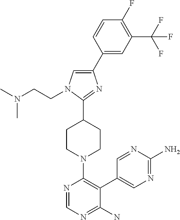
N(CCN1C=C(C2=CC(C(F)(F)F)=C(F)C=C2)N=C1C1CCN(C2=C(C3=CN=C(N)N=C3)C(N)=NC=N2)CC1)(C)C
